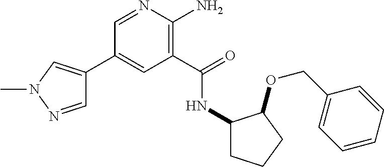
C1(C2=CN(C)N=C2)=CC(C(=O)NC2CCCC2OCC2=CC=CC=C2)=C(N)N=C1
